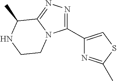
C1(C2=CSC(C)=N2)=NN=C2N1CCNC2C
